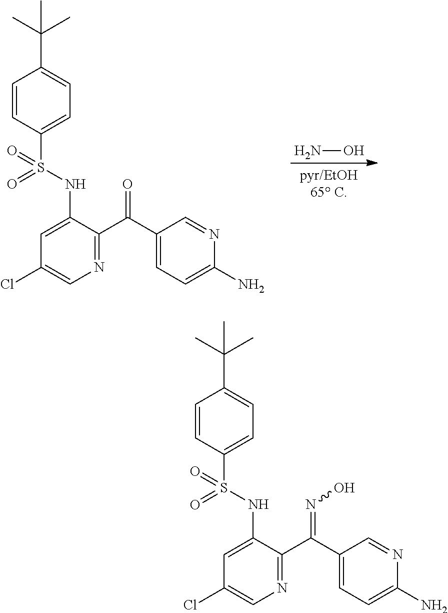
C1(S(NC2=CC(Cl)=CN=C2C(C2=CC=C(N)N=C2)=O)(=O)=O)=CC=C(C(C)(C)C)C=C1.NO.C1(S(NC2=CC(Cl)=CN=C2C(C2=CC=C(N)N=C2)=NO)(=O)=O)=CC=C(C(C)(C)C)C=C1
